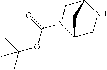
N1(C(=O)OC(C)(C)C)C2CNC(C1)C2
